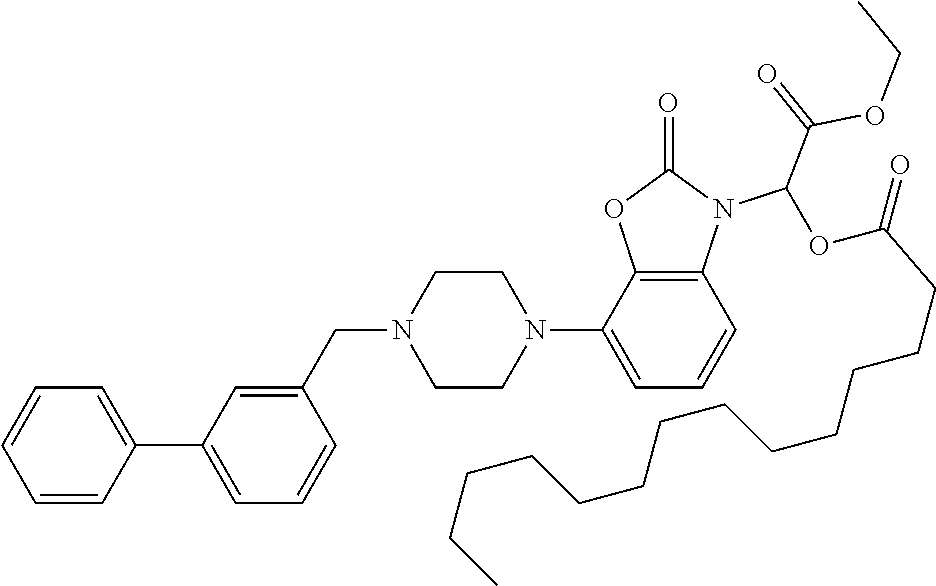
C1=CC=CC(C2=CC=CC(CN3CCN(C4=CC=CC5=C4OC(=O)N5C(OC(CCCCCCCCCCCCC)=O)C(OCC)=O)CC3)=C2)=C1
